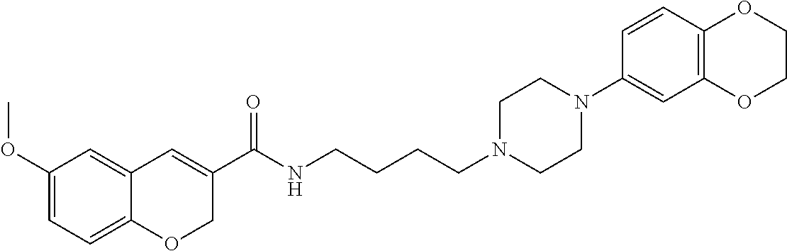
C1(OC)=CC=C2C(=C1)C=C(C(NCCCCN1CCN(C3=CC4=C(C=C3)OCCO4)CC1)=O)CO2
